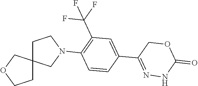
N1(C2=C(C(F)(F)F)C=C(C3=NNC(=O)OC3)C=C2)CCC2(CCOC2)C1
